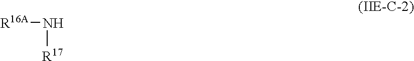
[R16A]N[R17]
